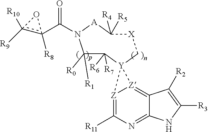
C1([R0])([R1])C([R7])([R6])[Y]2(C[X]C([R4])([R5])[A]N1C(c1([R8])c([R10])([R9])O1)=O)[Z]1=C([R11])N=C3C(=[Z]21)C([R2])=C([R3])N3
